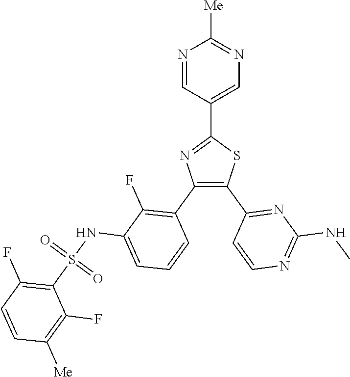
C1=C(C2=NC(C3=C(F)C(NS(C4=C(F)C=CC([Me])=C4F)(=O)=O)=CC=C3)=C(C3=NC(NC)=NC=C3)S2)C=NC([Me])=N1
